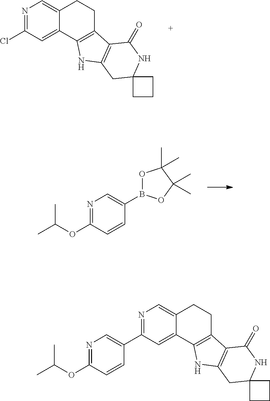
C1(B2OC(C)(C)C(C)(C)O2)=CN=C(OC(C)C)C=C1.N1=C(Cl)C=C2C(=C1)CCC1=C2NC2=C1C(=O)NC1(C2)CCC1.N1=C(C2=CN=C(OC(C)C)C=C2)C=C2C(=C1)CCC1=C2NC2=C1C(=O)NC1(C2)CCC1
